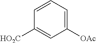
C1=CC=C([OAc])C=C1[HO2C]
